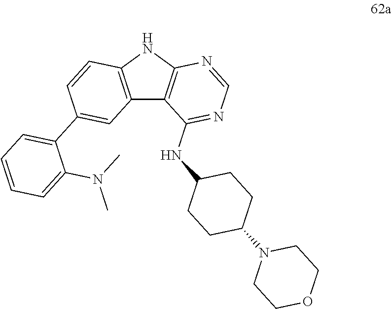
C12=C(NC3=C1C(NC1CCC(N4CCOCC4)CC1)=NC=N3)C=CC(C1=CC=CC=C1N(C)C)=C2
